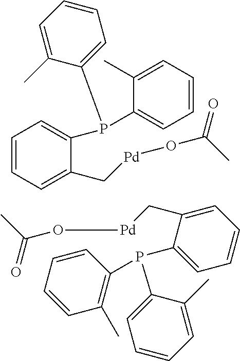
C1=CC=C(C[Pd]OC(C)=O)C(P(C2=CC=CC=C2C)C2=CC=CC=C2C)=C1.C1(C[Pd]OC(C)=O)=CC=CC=C1P(C1=C(C)C=CC=C1)C1=CC=CC=C1C
